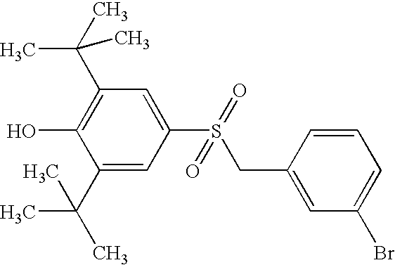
C1=C(S(=O)(CC2=CC(Br)=CC=C2)=O)C=C(C(C)(C)C)C(O)=C1C(C)(C)C
